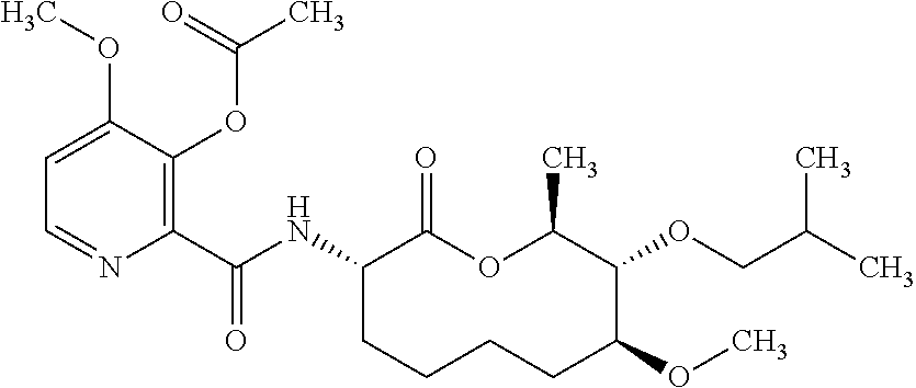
C1(C(NC2C(=O)OC(C)C(OCC(C)C)C(OC)CCCC2)=O)=C(OC(C)=O)C(OC)=CC=N1
